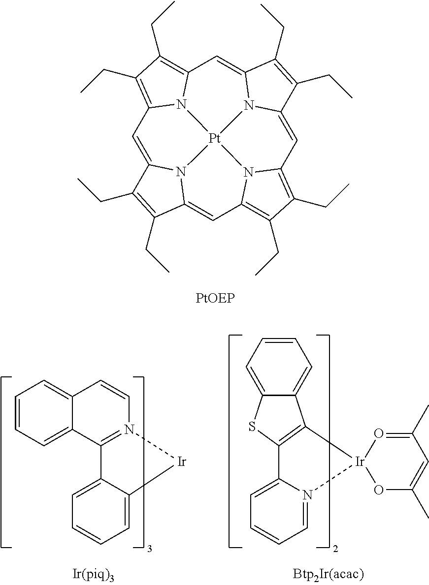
C1=C2N3C(=CC4=C(CC)C(CC)=C5C=C6N7C(=CC8=C(CC)C(CC)=C1N8[Pt]73N54)C(CC)=C6CC)C(CC)=C2CC.C1=CC=C2C(=C1)C=CN1=C2C2=CC=CC=C2[Ir]1.C12=C([Ir]3(N4=CC=CC=C14)OC(C)=CC(C)=O3)C1=CC=CC=C1S2
